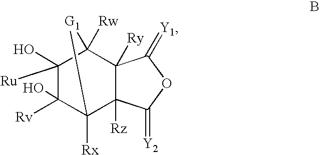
C1([Rv])(O)C2([Rx])C3([Rz])C([Ry])(C([Rw])(C1(O)[Ru])[G1]2)C(=[Y1])OC3=[Y2]
